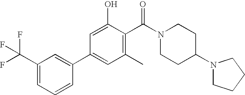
C1(C(F)(F)F)=CC=CC(C2=CC(C)=C(C(N3CCC(N4CCCC4)CC3)=O)C(O)=C2)=C1
